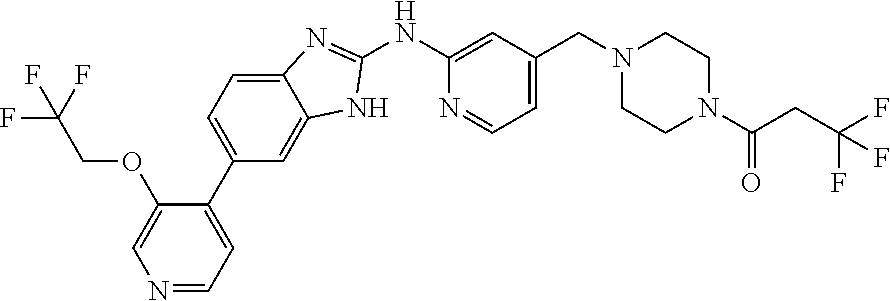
N1=CC=C(C2=CC=C3C(=C2)NC(NC2=CC(CN4CCN(C(=O)CC(F)(F)F)CC4)=CC=N2)=N3)C(OCC(F)(F)F)=C1
